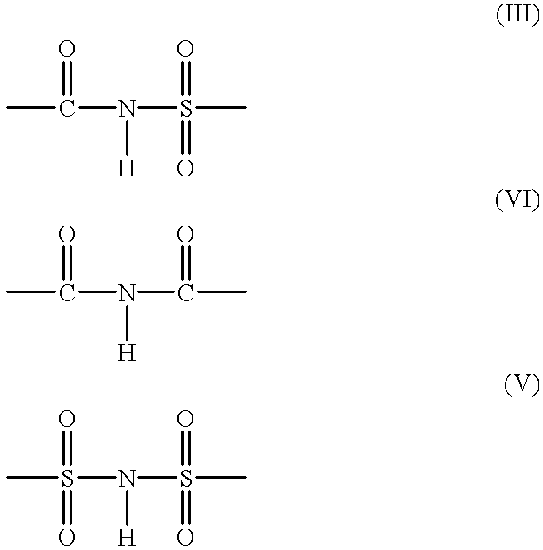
CC(N(S(C)(=O)=O)[H])=O.CC(N(C(C)=O)[H])=O.CS(N(S(C)(=O)=O)[H])(=O)=O
